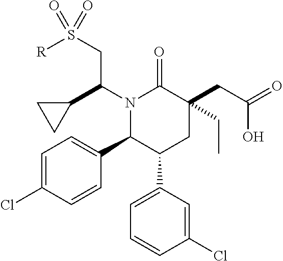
C1=C(Cl)C=CC(C2C(C3=CC=CC(Cl)=C3)CC(CC(=O)O)(CC)C(=O)N2C(CS([R])(=O)=O)C2CC2)=C1
